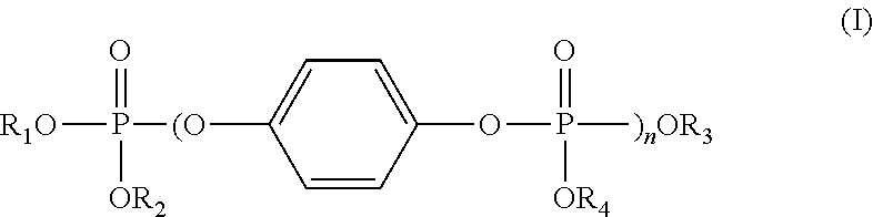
C1=CC(OP([OR4])([)nOR3])=O)=CC=C1[(O]P(=O)([OR2])[R1O]
